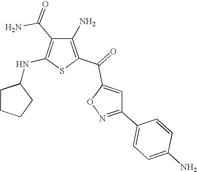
C1(N)=C(C(=O)C2=CC(C3=CC=C(N)C=C3)=NO2)SC(NC2CCCC2)=C1C(=O)N
